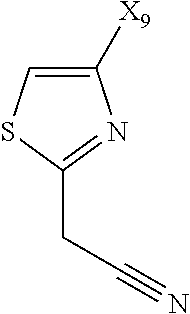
C1([X9])=CSC(CC#N)=N1
